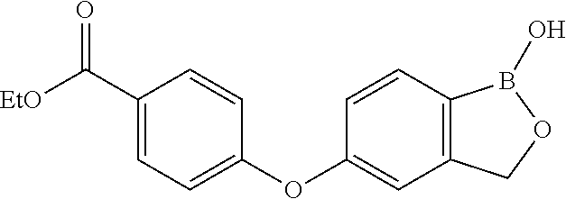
C1(C([EtO])=O)=CC=C(OC2=CC3=C(C=C2)B(O)OC3)C=C1
